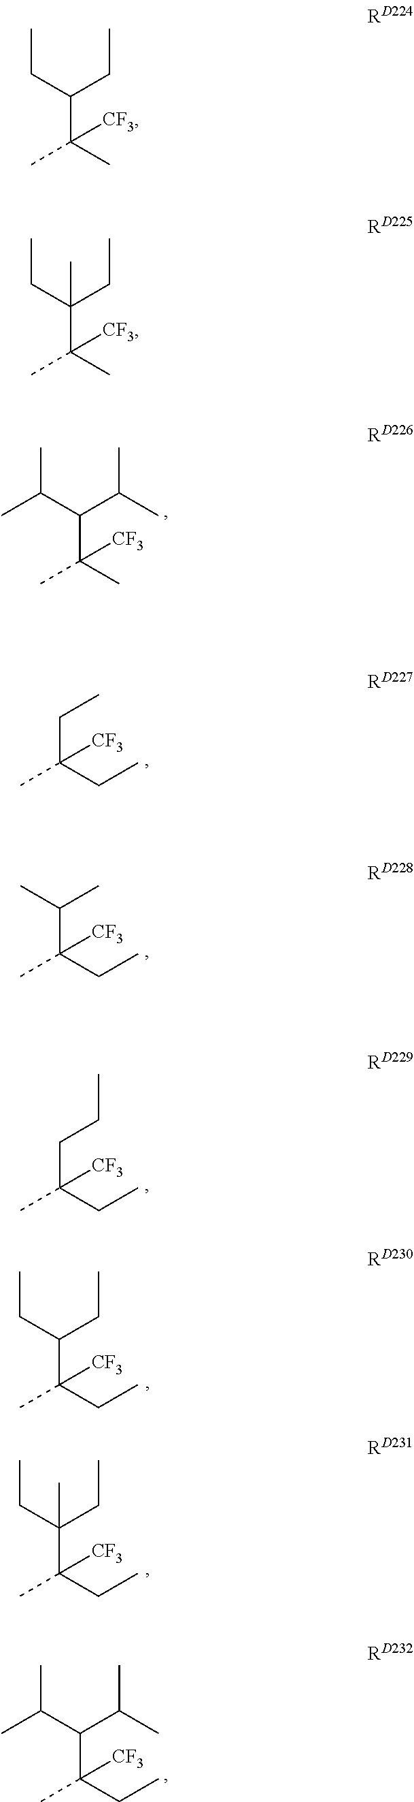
C(C)([CF3])(C)C(CC)CC.C(C)([CF3])(C)C(CC)(CC)C.C(C)([CF3])(C)C(C(C)C)C(C)C.C(C)([CF3])(CC)CC.C(C)([CF3])(CC)C(C)C.C(C)([CF3])(CC)CCC.C(C)([CF3])(CC)C(CC)CC.C(C)([CF3])(CC)C(CC)(CC)C.C(C)([CF3])(CC)C(C(C)C)C(C)C
